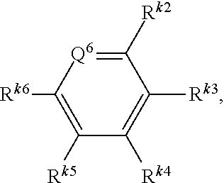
C1([Rk2])=[Q6]C([Rk6])=C([Rk5])C([Rk4])=C1[Rk3]
